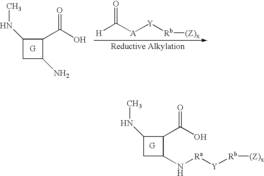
C1(NC)CC(N[Ra][Y][Rb][(Z)x])C1C(=O)O.C1(NC)CC(N)C1C(=O)O.O=C([A][Y][Rb][(Z)x])[H]
